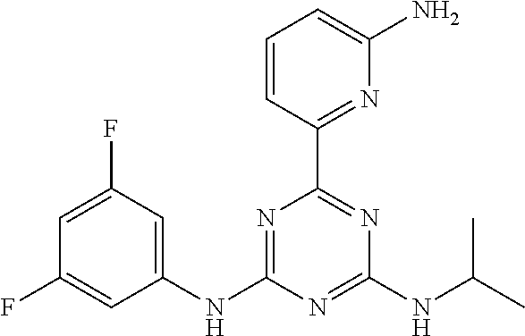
N1=C(NC2=CC(F)=CC(F)=C2)N=C(NC(C)C)N=C1C1=NC(N)=CC=C1
